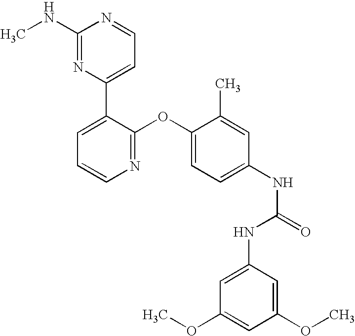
C1(NC)=NC(C2=CC=CN=C2OC2=CC=C(NC(=O)NC3=CC(OC)=CC(OC)=C3)C=C2C)=CC=N1
